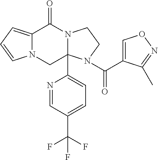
C12=CC=CN1CC1(C3=CC=C(C(F)(F)F)C=N3)N(C2=O)CCN1C(C1=CON=C1C)=O
